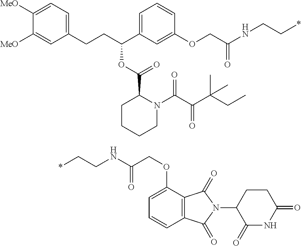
N(C(COC1=CC=CC2=C1C(=O)N(C1CCC(=O)NC1=O)C2=O)=O)CC*.C1(CCC(C2=CC=CC(OCC(NCC*)=O)=C2)OC(C2CCCCN2C(C(C(CC)(C)C)=O)=O)=O)=CC=C([MeO])C([MeO])=C1
